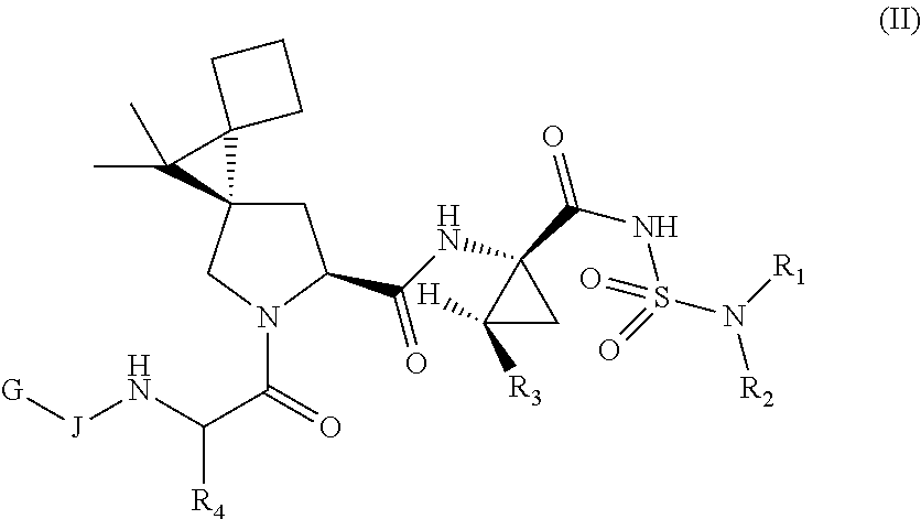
C1C2(CN(C(=O)C(N[J][G])[R4])C1C(NC1(C(NS(N([R1])[R2])(=O)=O)=O)C([R3])([H])C1)=O)C1(C2(C)C)CCC1
